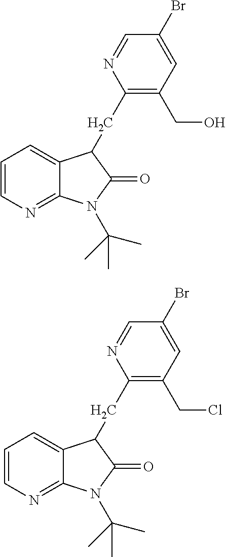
C1=CN=C2C(=C1)C(CC1=C(CO)C=C(Br)C=N1)C(=O)N2C(C)(C)C.C1=CN=C2C(=C1)C(CC1=C(CCl)C=C(Br)C=N1)C(=O)N2C(C)(C)C
